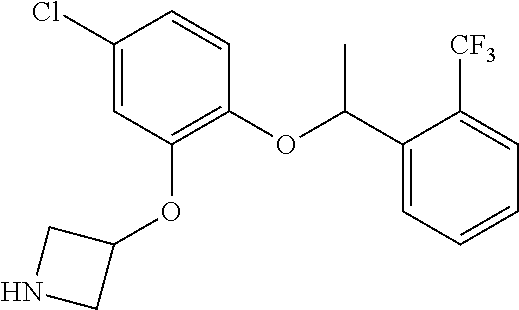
C1(Cl)=CC(OC2CNC2)=C(OC(C2=CC=CC=C2[CF3])C)C=C1
